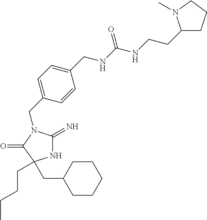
N1C(=N)N(CC2=CC=C(CNC(NCCC3CCCN3C)=O)C=C2)C(=O)C1(CCCC)CC1CCCCC1
